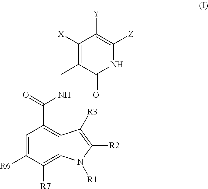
C1=C([R6])C([R7])=C2C(=C1C(=O)NCC1=C([X])C([Y])=C([Z])NC1=O)C([R3])=C([R2])N2[R1]
